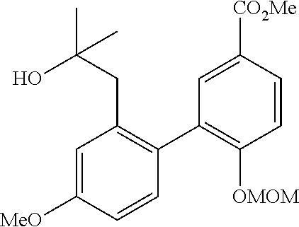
C1=C([MeO])C=CC(C2=C([OMOM])C=CC([CO2Me])=C2)=C1CC(C)(O)C
